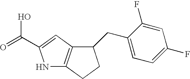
N1C2=C(C=C1C(=O)O)C(CC1=CC=C(F)C=C1F)CC2
